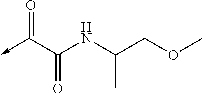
O(CC(NC(C(->C)=O)=O)C)C
